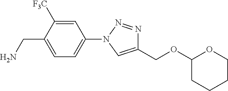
C1=C([F3C])C(CN)=CC=C1N1C=C(COC2CCCCO2)N=N1
